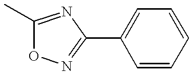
C1(C)=NC(C2=CC=CC=C2)=NO1
